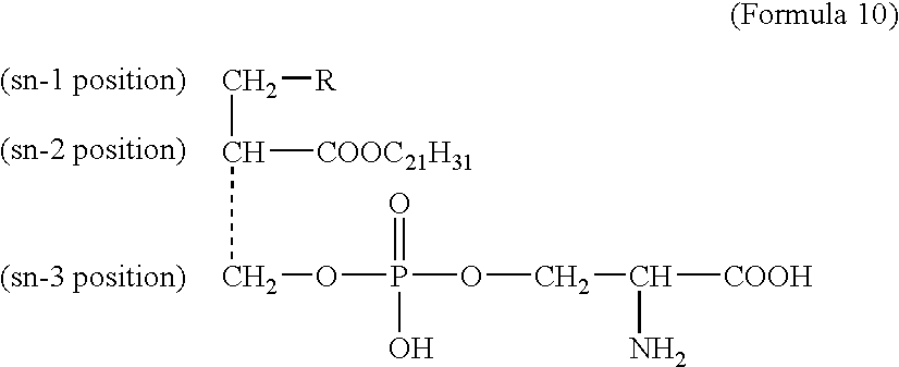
C(C[R])([COOC21H31])COP(OCC([COOH])N)(O)=O
